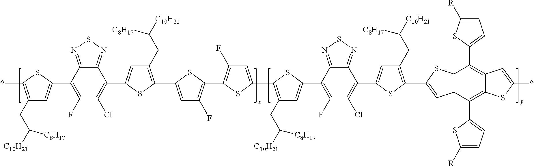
C1=C(C2=C(F)C(Cl)=C(C3=CC(CC([C8H17])[C10H21])=C(C4=CC(F)=C(C5=C(F)C=C(C6=C(CC([C8H17])[C10H21])C=C(C7=C(F)C(Cl)=C(C8=CC(CC([C8H17])[C10H21])=C(C9=CC%10=C(C(C%11=CC=C([R])S%11)=C%11C(=C%10C%10=CC=C([R])S%10)SC(*)=C%11)S9)S8)C8=NSN=C87)S6)S5)S4)S3)C3=NSN=C32)SC(*)=C1CC([C8H17])[C10H21]
